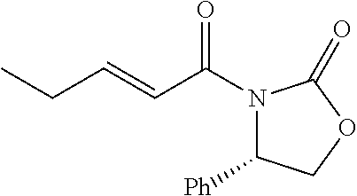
C(C)C=CC(N1C([Ph])COC1=O)=O
